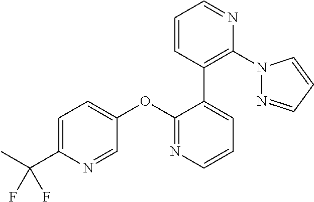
C1=C(C(F)(F)C)N=CC(OC2=NC=CC=C2C2=C(N3N=CC=C3)N=CC=C2)=C1
